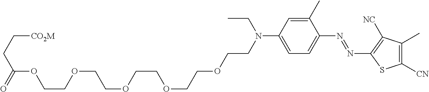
C1(C)=CC(N(CCOCCOCCOCCOCCOC(CC[CO2M])=O)CC)=CC=C1N=NC1=C([NC])C(C)=C([CN])S1
